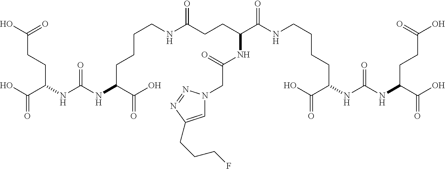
OC(=O)CCC(C(=O)O)NC(NC(C(O)=O)CCCCNC(CCC(C(NCCCCC(NC(NC(CCC(O)=O)C(=O)O)=O)C(O)=O)=O)NC(CN1C=C(CCCF)N=N1)=O)=O)=O
